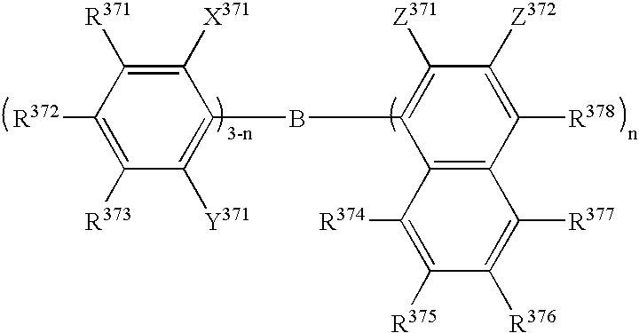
C1([X371])=C([R371])C([R372])=C([R373])C([Y371])=C1BC1=C([Z371])C([Z372])=C([R378])C2=C1C([R374])=C([R375])C([R376])=C2[R377]
